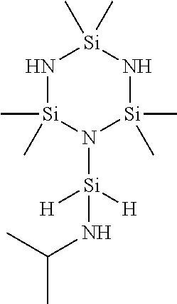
N1[Si](C)(C)N([Si]([H])([H])NC(C)C)[Si](C)(C)N[Si]1(C)C
